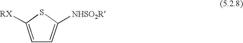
C1([RX])=CC=C([NHSO2R])S1
